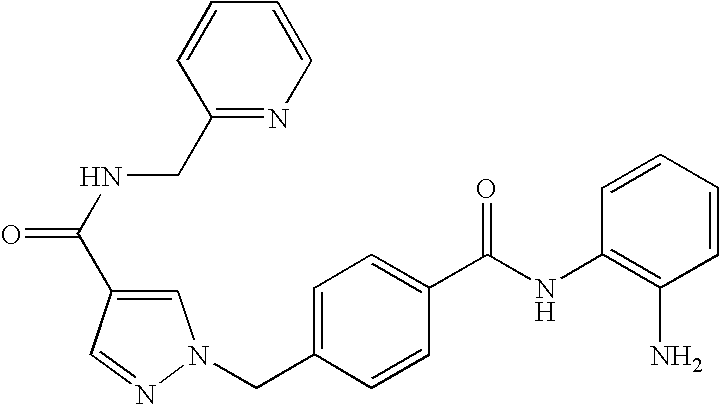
C1=CC=CC(NC(C2=CC=C(CN3C=C(C(NCC4=NC=CC=C4)=O)C=N3)C=C2)=O)=C1N
